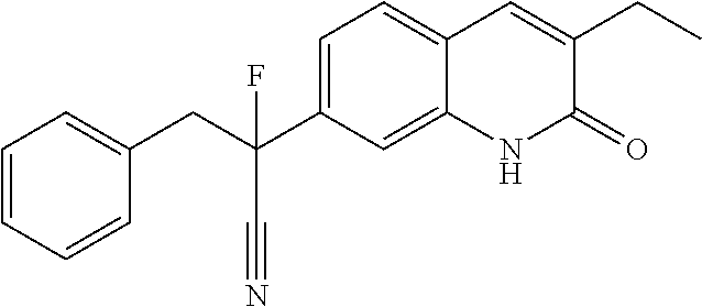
C1=C(C(CC2=CC=CC=C2)(C#N)F)C=C2C(=C1)C=C(CC)C(=O)N2
